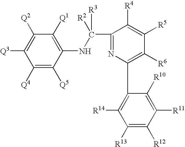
C1(C([R3])([R2])NC2=C([Q1])C([Q2])=C([Q3])C([Q4])=C2[Q5])=NC(C2=C([R14])C([R13])=C([R12])C([R11])=C2[R10])=C([R6])C([R5])=C1[R4]
